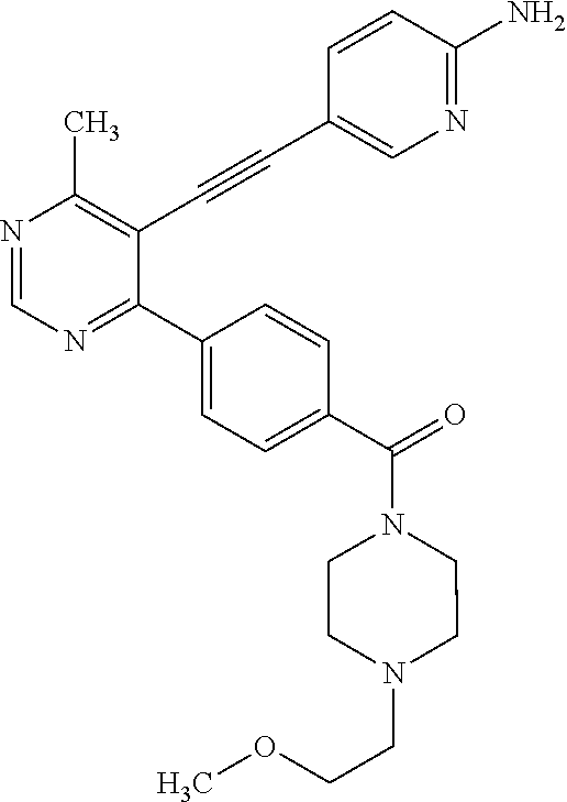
N1=CN=C(C2=CC=C(C(N3CCN(CCOC)CC3)=O)C=C2)C(C#CC2=CN=C(N)C=C2)=C1C
